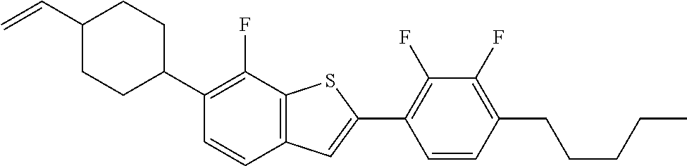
C=CC1CCC(C2=C(F)C3=C(C=C2)C=C(C2=C(F)C(F)=C(CCCCC)C=C2)S3)CC1
